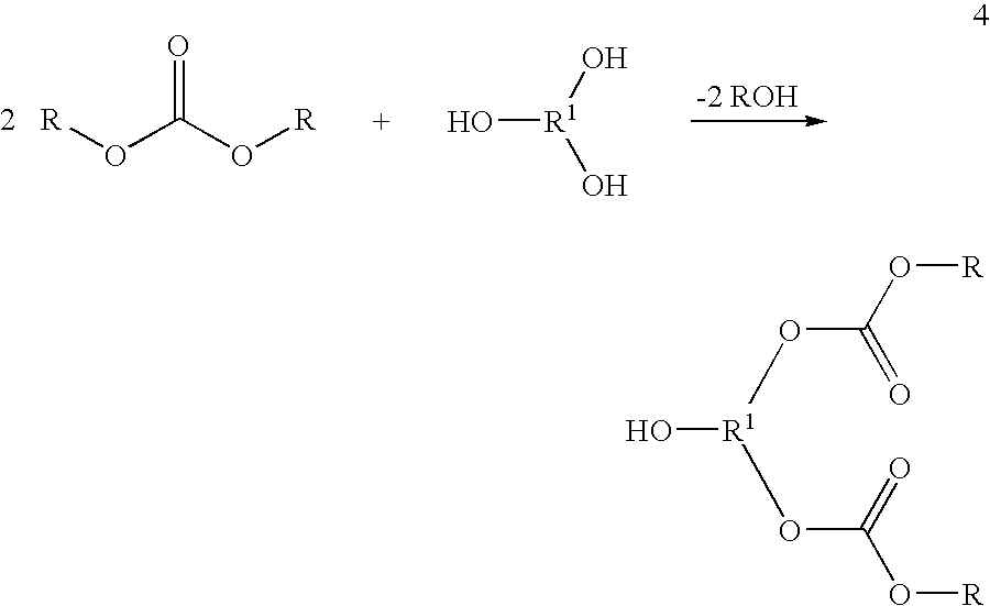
[R]OC(O[R])=O.O[R1](O)O.O[R1](OC(O[R])=O)OC(O[R])=O
